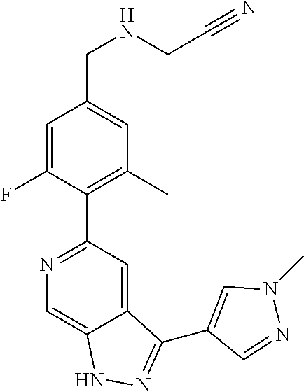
C1=C(F)C(C2=NC=C3C(=C2)C(C2=CN(C)N=C2)=NN3)=C(C)C=C1CNCC#N
